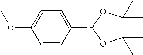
C1=CC(B2OC(C)(C)C(C)(C)O2)=CC=C1OC
